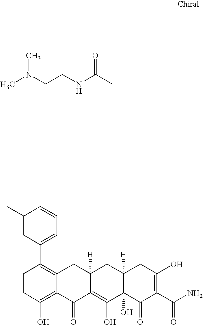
CC(NCCN(C)C)=O.C1=CC(O)=C2C(=C1C1=CC=CC(C)=C1)CC1([H])C(=C(O)C3(O)C([H])(C1)CC(O)=C(C(N)=O)C3=O)C2=O
